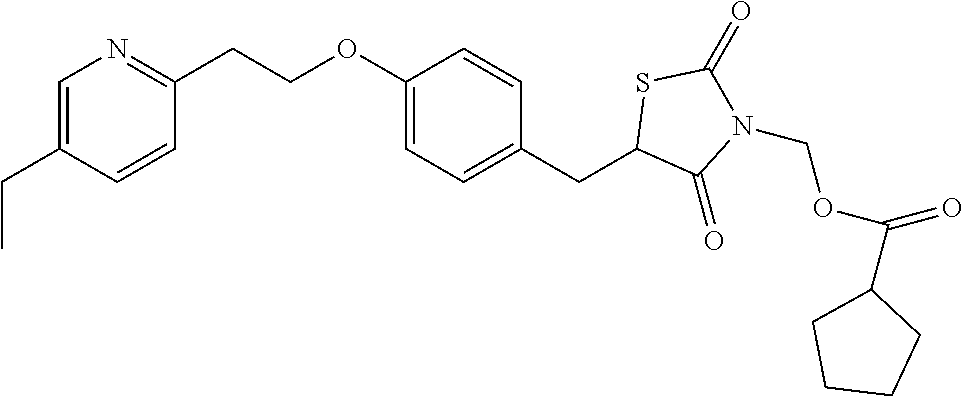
C1=C(CC)C=CC(CCOC2=CC=C(CC3C(=O)N(COC(=O)C4CCCC4)C(=O)S3)C=C2)=N1
